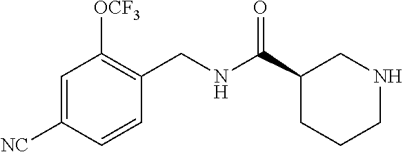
C1=C([NC])C=CC(CNC(C2CCCNC2)=O)=C1[OCF3]
